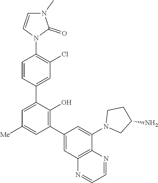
C1=CN(C2=C(Cl)C=C(C3=CC([Me])=CC(C4=CC5=C(C(N6CC(N)CC6)=C4)N=CC=N5)=C3O)C=C2)C(=O)N1C
